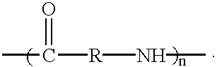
C([R]NC)(C)=O
